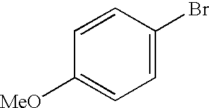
C1=C(Br)C=CC([MeO])=C1
